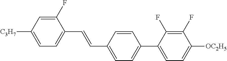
C1(F)=CC([C3H7])=CC=C1C=CC1=CC=C(C2=CC=C([OC2H5])C(F)=C2F)C=C1
